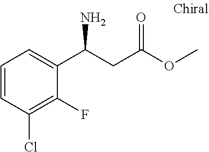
C(C(OC)=O)C(C1=CC=CC(Cl)=C1F)N
